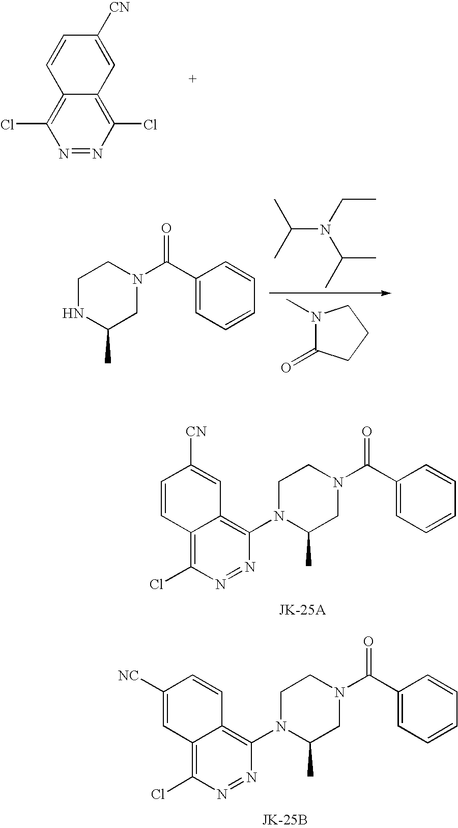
N1=NC(Cl)=C2C(=C1Cl)C=CC([CN])=C2.C1NC(C)CN(C(C2=CC=CC=C2)=O)C1.CC(C)N(CC)C(C)C.N1(C)C(=O)CCC1.C1=CC2=C(Cl)N=NC(N3C(C)CN(C(C4=CC=CC=C4)=O)CC3)=C2C=C1[CN].C1([NC])=CC2=C(Cl)N=NC(N3C(C)CN(C(C4=CC=CC=C4)=O)CC3)=C2C=C1
